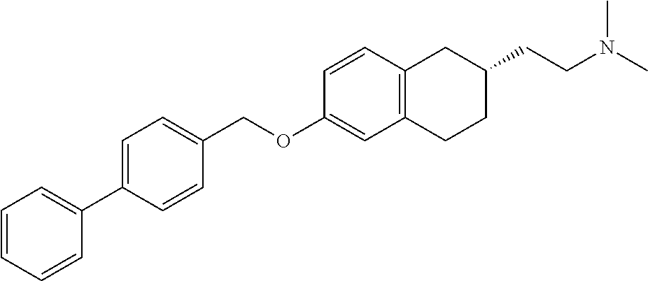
C12=C(C=CC(OCC3=CC=C(C4=CC=CC=C4)C=C3)=C1)CC(CCN(C)C)CC2
